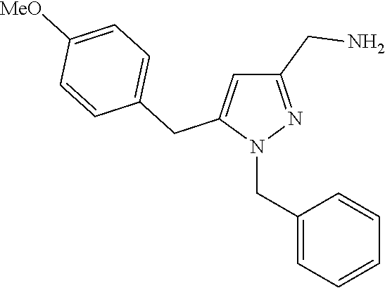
N1(CC2=CC=CC=C2)N=C(CN)C=C1CC1=CC=C([MeO])C=C1
